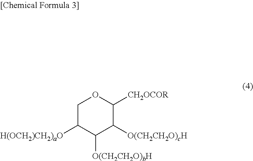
C1C([H(OCH2)CH2)aO])C([O(CH2CH2O)bH])C([O(CH2CH2O)cH])C([CH2OCOR])O1
